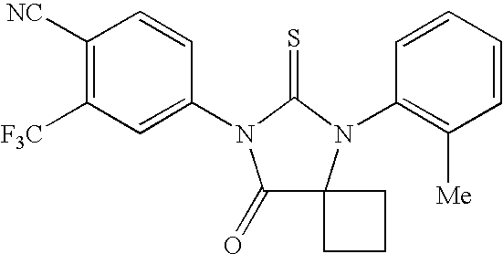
C1([NC])=C([F3C])C=C(N2C(=O)C3(N(C4=C([Me])C=CC=C4)C2=S)CCC3)C=C1
